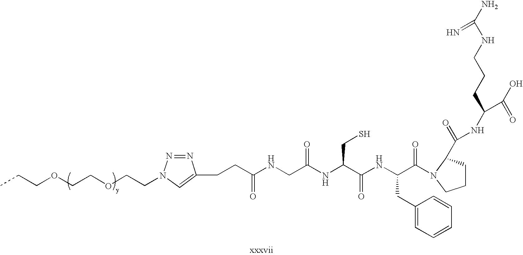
N(CC(NC(C(NC(C(=O)N1C(C(=O)NC(C(O)=O)CCCNC(N)=N)CCC1)CC1=CC=CC=C1)=O)CS)=O)C(=O)CCC1=CN(CCOCCOCCC)N=N1
